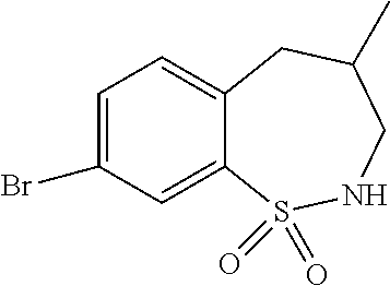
C1=C(Br)C=C2C(=C1)CC(C)CNS2(=O)=O
